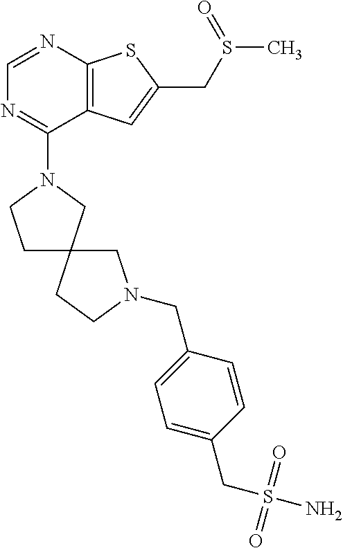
C1=NC2=C(C(N3CCC4(C3)CCN(CC3=CC=C(CS(N)(=O)=O)C=C3)C4)=N1)C=C(CS(C)=O)S2
